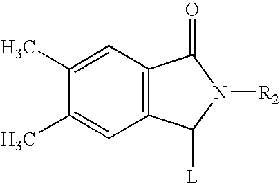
C12=C(C=C(C)C(C)=C1)C(=O)N([R2])C2[L]
